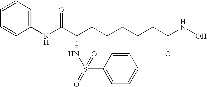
C1(NC(C(CCCCCC(NO)=O)NS(C2=CC=CC=C2)(=O)=O)=O)=CC=CC=C1
